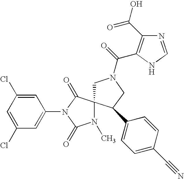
C1N(C(=O)C2=C(C(O)=O)N=CN2)CC(C2=CC=C(C#N)C=C2)C12N(C)C(=O)N(C1=CC(Cl)=CC(Cl)=C1)C2=O
